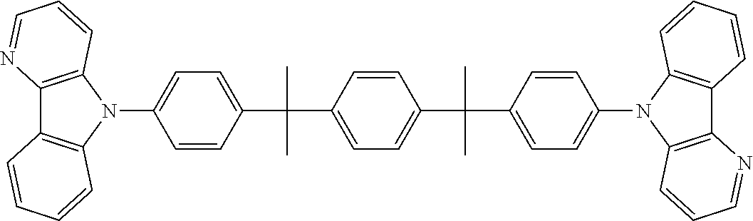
CC(C)(C1=CC=C(C(C)(C)C2=CC=C(N3C4=C(C5=C3C=CC=C5)N=CC=C4)C=C2)C=C1)C1=CC=C(N2C3=C(C4=C2C=CC=C4)N=CC=C3)C=C1
